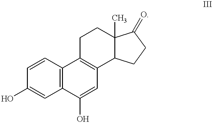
C12=C(C=CC(O)=C1)C1=C(C=C2O)C2C(C)(CC1)C(=O)CC2
